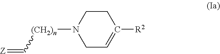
C1=C([R2])CCN([(CH2)n]C=[Z])C1
